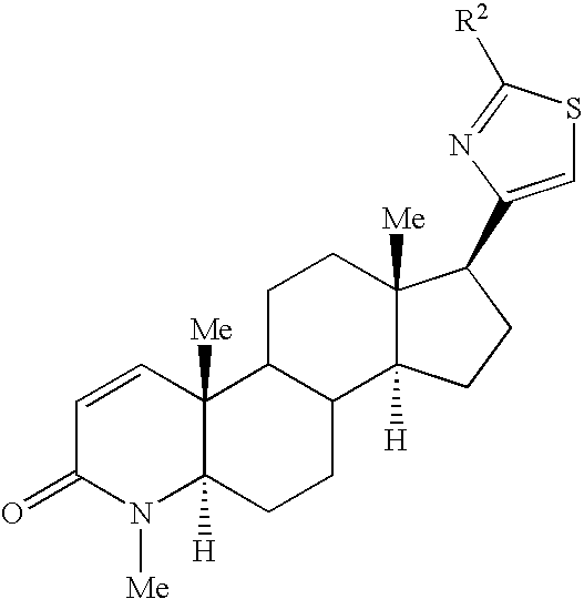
C1=CC2([Me])C([H])(N([Me])C1=O)CCC1C2CCC2([Me])C1([H])CCC2C1=CSC([R2])=N1
